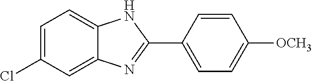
C1=C(Cl)C=C2C(=C1)NC(C1=CC=C([OCH3])C=C1)=N2
